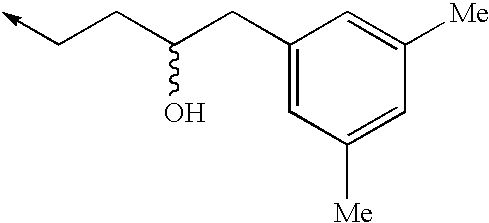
C1(CC(CC->C)O)=CC([Me])=CC([Me])=C1
